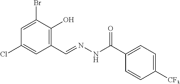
C1=C(Br)C(O)=C(C=NNC(C2=CC=C([CF3])C=C2)=O)C=C1Cl
